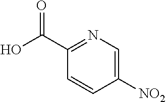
C1([NO2])=CN=C(C(O)=O)C=C1
